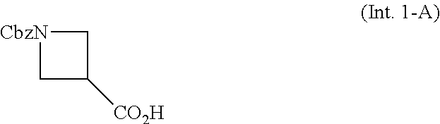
C1C([CO2H])C[CbzN]1
